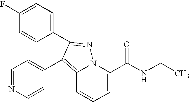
C12=C(C3=CC=NC=C3)C(C3=CC=C(F)C=C3)=NN1C(C(NCC)=O)=CC=C2
